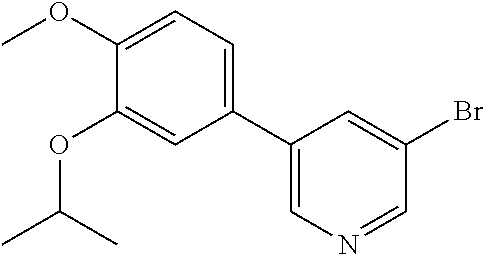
C1(C2=CN=CC(Br)=C2)=CC=C(OC)C(OC(C)C)=C1
